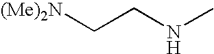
[(Me)2N]CCNC
